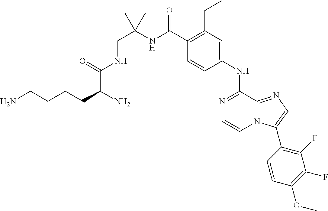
C1(C(NC(CNC(C(CCCCN)N)=O)(C)C)=O)=C(CC)C=C(NC2=NC=CN3C2=NC=C3C2=C(F)C(F)=C(OC)C=C2)C=C1
